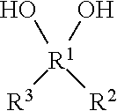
O[R1]([R3])([R2])O
